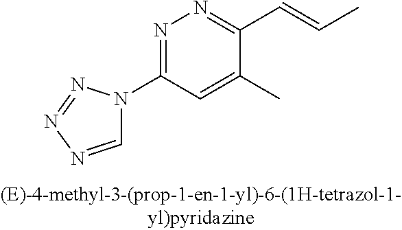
N1=C(N2C=NN=N2)C=C(C)C(C=CC)=N1
